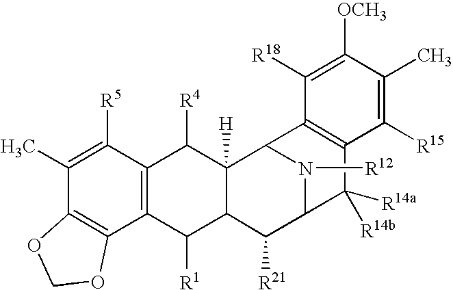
C1(C)=C([R5])C2=C(C3=C1OCO3)C([R1])C1C([H])(C2[R4])C2N([R12])C(C1[R21])C([R14b])([R14a])C1=C2C([R18])=C([OCH3])C(C)=C1[R15]
